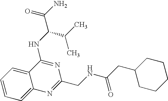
C1=C2C(=CC=C1)C(NC(C(N)=O)C(C)C)=NC(CNC(CC1CCCCC1)=O)=N2
